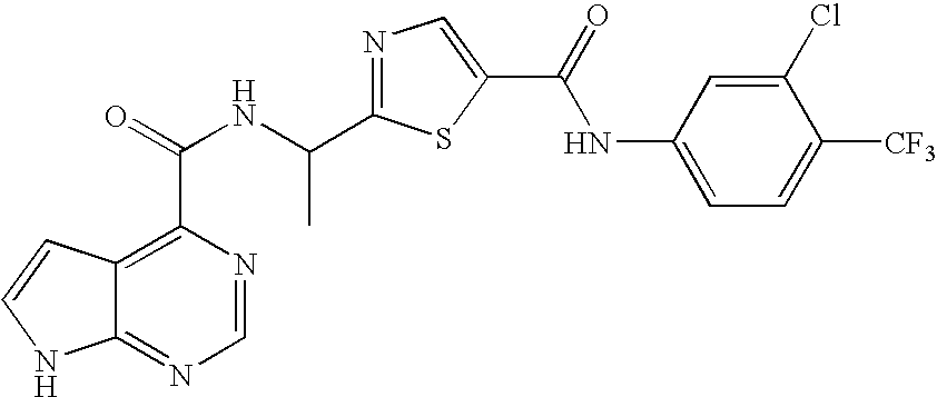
C12=NC=NC(C(NC(C3=NC=C(C(=O)NC4=CC=C([CF3])C(Cl)=C4)S3)C)=O)=C1C=CN2
